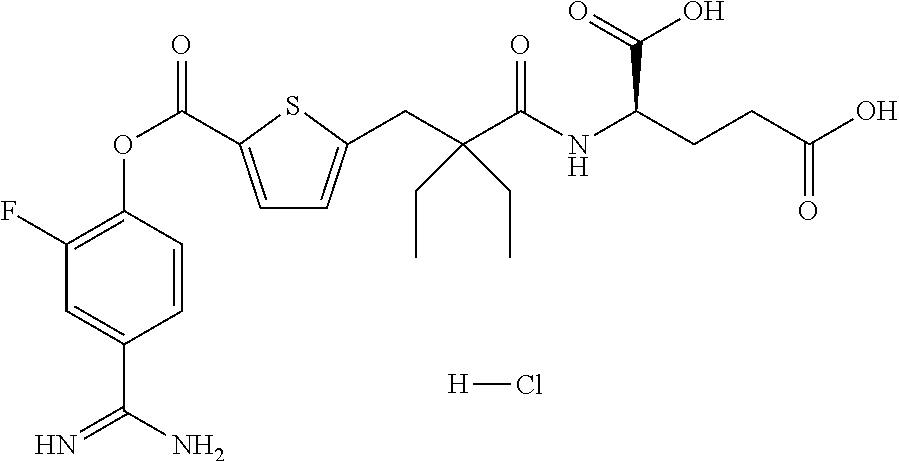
C1(F)=C(OC(=O)C2=CC=C(CC(C(NC(C(O)=O)CCC(O)=O)=O)(CC)CC)S2)C=CC(C(N)=N)=C1.[H]Cl
